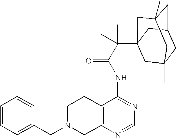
C1N(CC2=CC=CC=C2)CC2=C(C1)C(NC(=O)C(C13CC4(C)CC(CC(C)(C1)C4)C3)(C)C)=NC=N2
